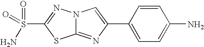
C12=NC(C3=CC=C(N)C=C3)=CN1N=C(S(=O)(=O)N)S2
